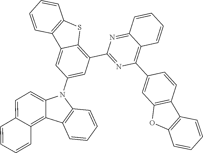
C12=C(C=CC(C3=C4C(=NC(C5=C6C(=CC(N7C8=CC=C9C(=C8C8=C7C=CC=C8)C=CC=C9)=C5)C5=C(S6)C=CC=C5)=N3)C=CC=C4)=C1)C1=C(O2)C=CC=C1
